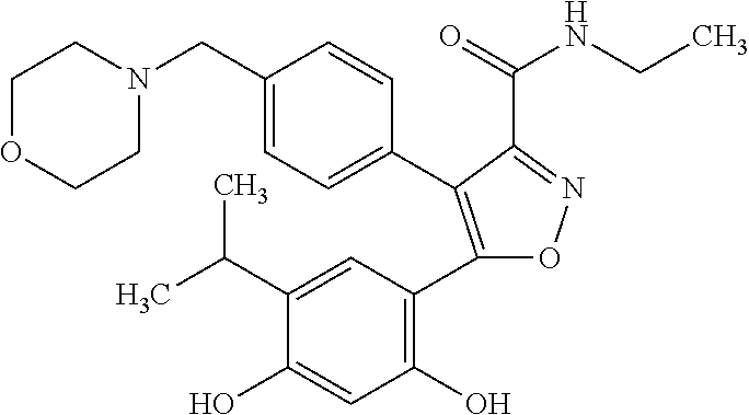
C1=C(CN2CCOCC2)C=CC(C2=C(C3=C(O)C=C(O)C(C(C)C)=C3)ON=C2C(=O)NCC)=C1
